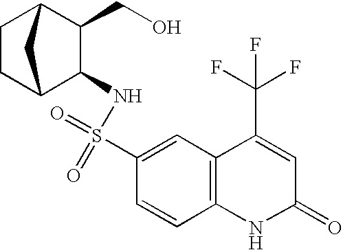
C1(S(NC2C(CO)C3CCC2C3)(=O)=O)=CC2=C(C=C1)NC(=O)C=C2C(F)(F)F
